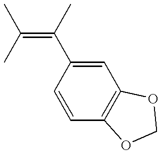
C1=C(C(=C(C)C)C)C=CC2=C1OCO2
